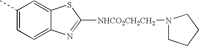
C1(C)=CC=C2C(=C1)SC([NHCO2CH2CH2]N1CCCC1)=N2
